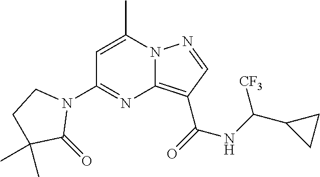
C1=C(C)N2C(=C(C(=O)NC(C3CC3)[CF3])C=N2)N=C1N1CCC(C)(C)C1=O
